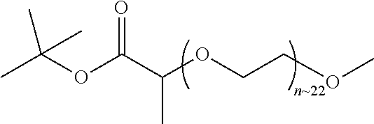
CC(OC(C(OCCOC)C)=O)(C)C
